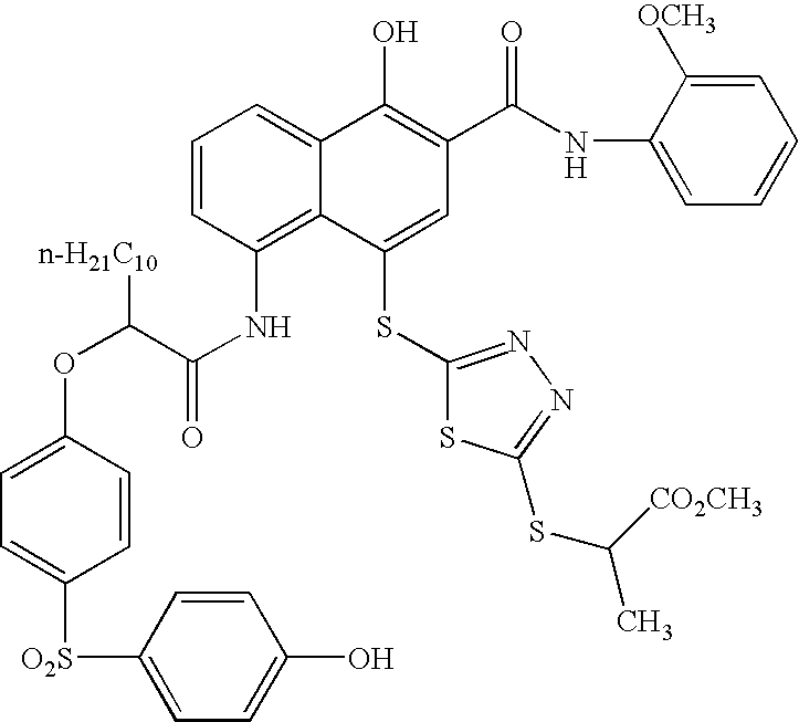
C1=CC(NC(=O)C(OC2=CC=C([O2S]C3=CC=C(O)C=C3)C=C2)[n-H21C10])=C2C(=C1)C(O)=C(C(NC1=CC=CC=C1[OCH3])=O)C=C2SC1=NN=C(SC(C)[CO2CH3])S1
